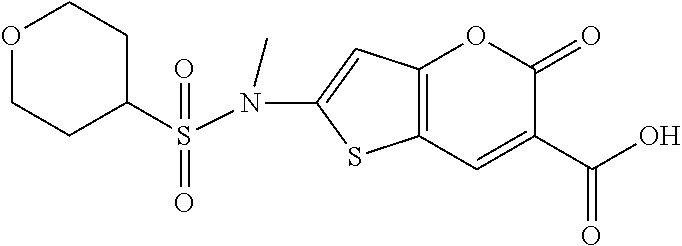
C12=C(C=C(C(O)=O)C(=O)O1)SC(N(S(C1CCOCC1)(=O)=O)C)=C2
